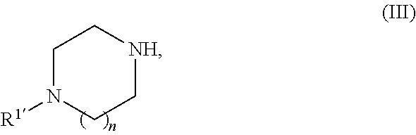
C1N([R1])CC[NH]C1
